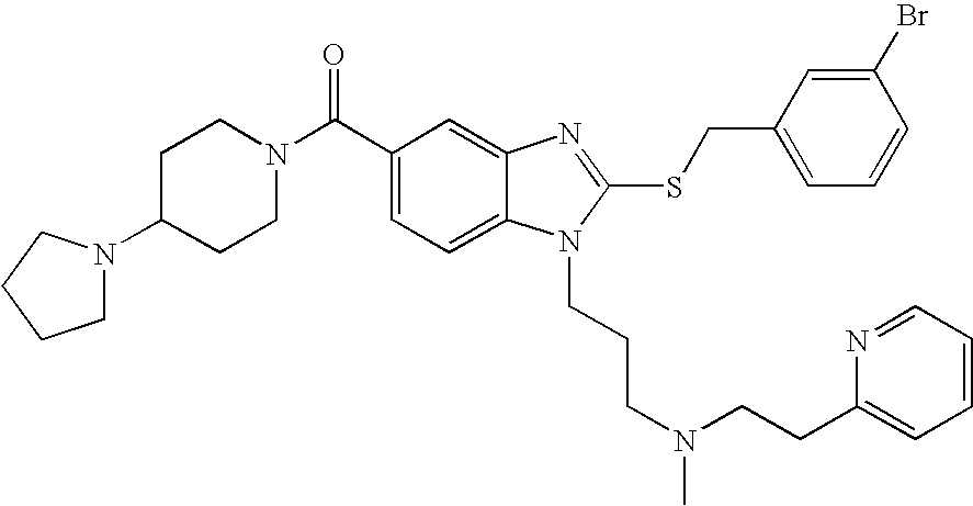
C1(C(N2CCC(N3CCCC3)CC2)=O)=CC=C2C(=C1)N=C(SCC1=CC=CC(Br)=C1)N2CCCN(C)CCC1=CC=CC=N1
